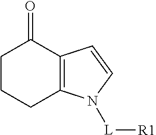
C1CCC2=C(C1=O)C=CN2[L][R1]
